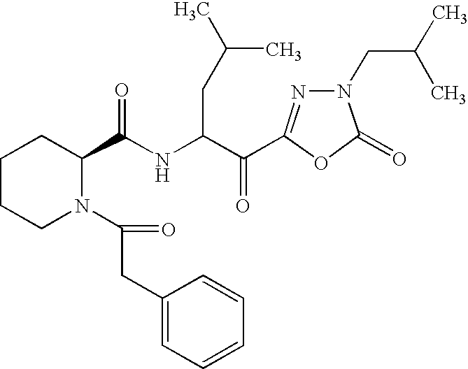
C1(C(NC(C(=O)C2=NN(CC(C)C)C(=O)O2)CC(C)C)=O)CCCCN1C(CC1=CC=CC=C1)=O
